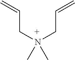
C(C=C)N(CC=C)(C)C
